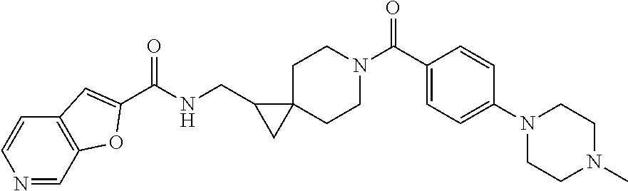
N1=CC2=C(C=C1)C=C(C(NCC1CC13CCN(C(C1=CC=C(N4CCN(C)CC4)C=C1)=O)CC3)=O)O2
